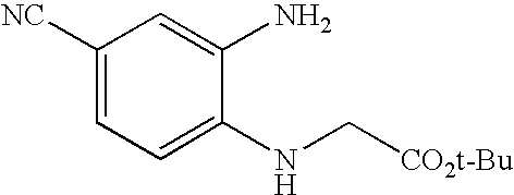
C1([NC])=CC=C(NC[CO2t-Bu])C(N)=C1
